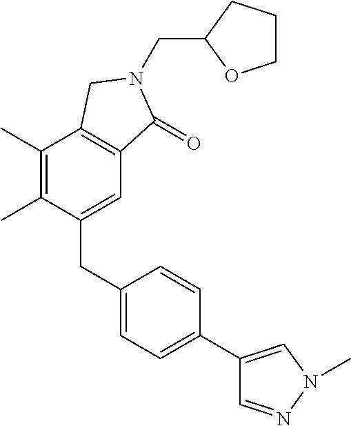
C(C1OCCC1)N1C(=O)C2=C(C(C)=C(C)C(CC3=CC=C(C4=CN(C)N=C4)C=C3)=C2)C1
